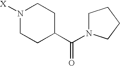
N1([X])CCC(C(=O)N2CCCC2)CC1
